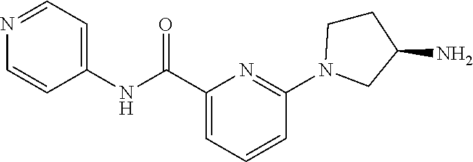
N1=CC=C(NC(C2=CC=CC(N3CCC(N)C3)=N2)=O)C=C1
